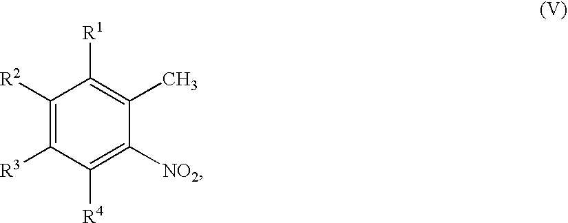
C1([R2])=C([R3])C([R4])=C([NO2])C(C)=C1[R1]
